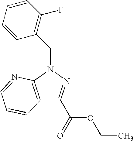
C12=C(C(C(OCC)=O)=NN1CC1=C(F)C=CC=C1)C=CC=N2
